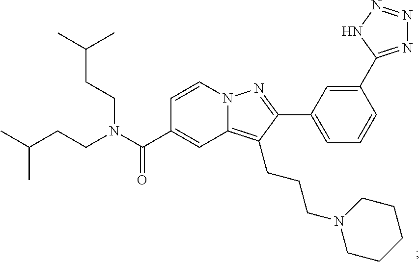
N12C(=C(CCCN3CCCCC3)C(C3=CC=CC(C4=NN=NN4)=C3)=N1)C=C(C(N(CCC(C)C)CCC(C)C)=O)C=C2
